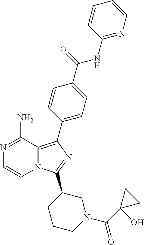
N1=C(N)C2=C(C3=CC=C(C(=O)NC4=NC=CC=C4)C=C3)N=C(C3CCCN(C(C4(O)CC4)=O)C3)N2C=C1
